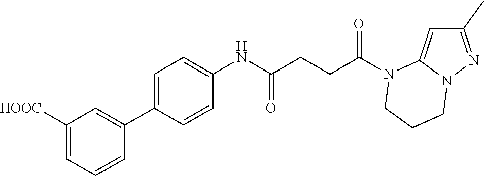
C1(C)=NN2C(=C1)N(C(CCC(NC1=CC=C(C3=CC([HOOC])=CC=C3)C=C1)=O)=O)CCC2
